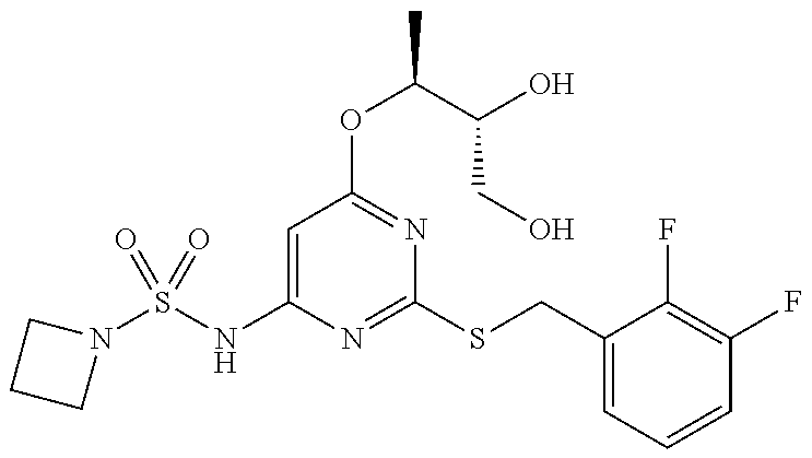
C1=C(NS(N2CCC2)(=O)=O)N=C(SCC2=CC=CC(F)=C2F)N=C1OC(C(O)CO)C
